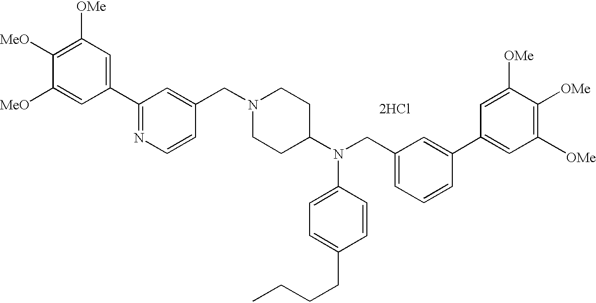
[2HCl].C1(C2=NC=CC(CN3CCC(N(C4=CC=C(CCCC)C=C4)CC4=CC=CC(C5=CC([OMe])=C([OMe])C([OMe])=C5)=C4)CC3)=C2)=CC([OMe])=C([MeO])C([MeO])=C1
